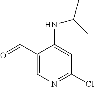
C1(C=O)=CN=C(Cl)C=C1NC(C)C
